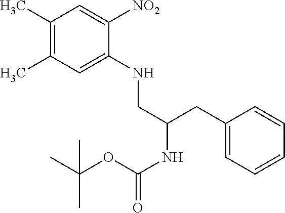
C1(C)=C(C)C=C(NCC(NC(=O)OC(C)(C)C)CC2=CC=CC=C2)C([NO2])=C1
